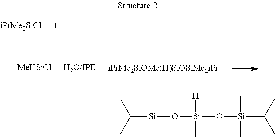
C([Si](O[Si](O[Si](C(C)C)(C)C)([H])C)(C)C)(C)C
